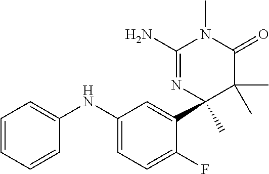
C1(N)=NC(C)(C2=CC(NC3=CC=CC=C3)=CC=C2F)C(C)(C)C(=O)N1C
